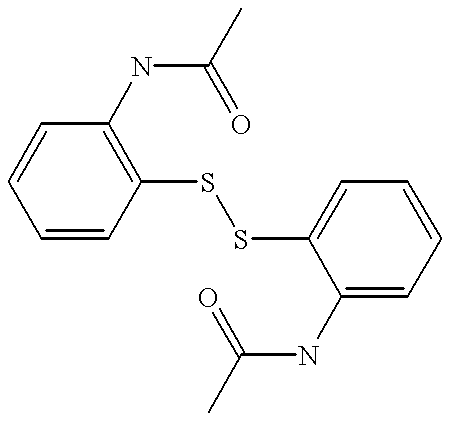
C1=CC(SSC2=CC=CC=C2NC(C)=O)=C(NC(C)=O)C=C1
